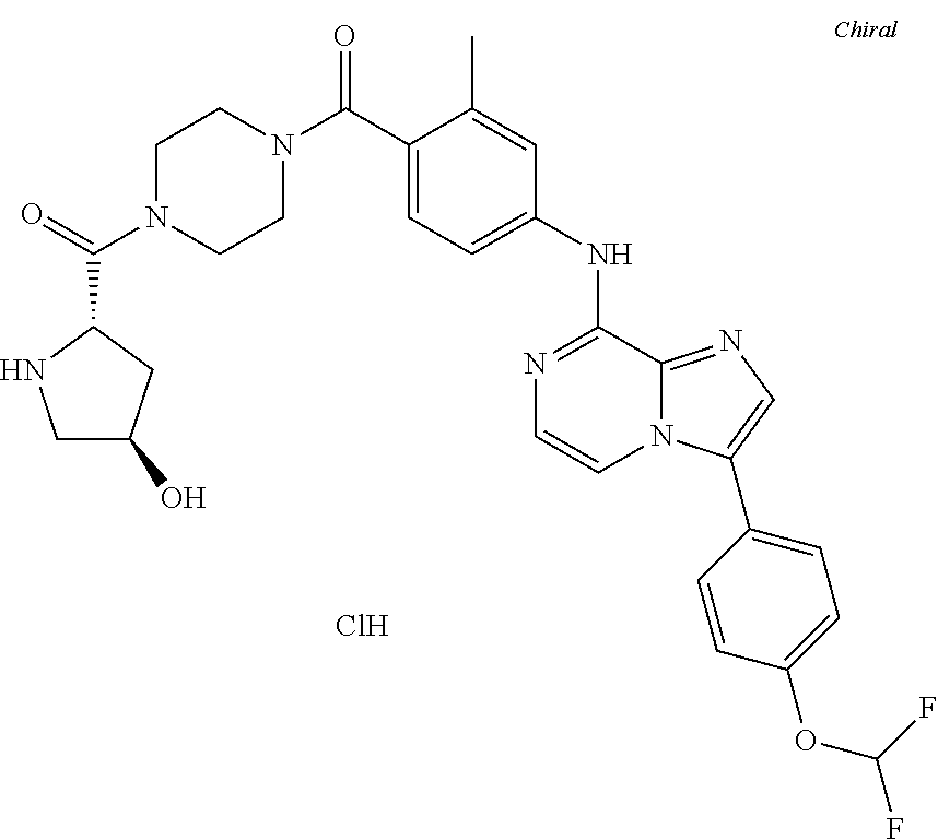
N1=C(NC2=CC=C(C(=O)N3CCN(C(C4NCC(O)C4)=O)CC3)C(C)=C2)C2=NC=C(C3=CC=C(OC(F)F)C=C3)N2C=C1.Cl
